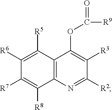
C1([R6])=C([R5])C2=C(C([R8])=C1[R7])N=C([R2])C([R3])=C2OC([R9])=O
